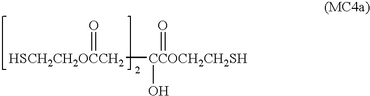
[CCOCH2CH2SH]([HSCH2CH2OCCH2]=O)(O)=O
